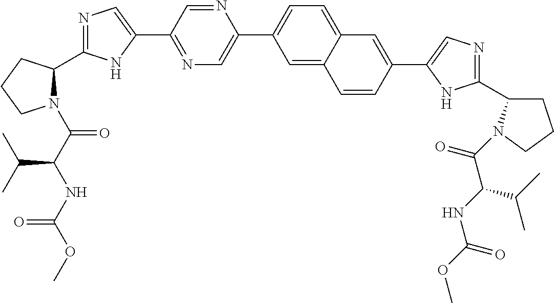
N1=C(C2=CN=C(C3N(C(C(NC(OC)=O)C(C)C)=O)CCC3)N2)C=NC(C2=CC=C3C(=C2)C=CC(C2=CN=C(C4CCCN4C(C(C(C)C)NC(=O)OC)=O)N2)=C3)=C1
